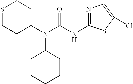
S1CCC(N(C(NC2=NC=C(Cl)S2)=O)C2CCCCC2)CC1
